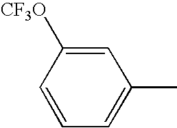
C1=C([CF3O])C=CC=C1C
